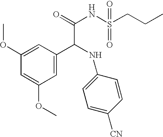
C1=C(OC)C=C(OC)C=C1C(NC1=CC=C([CN])C=C1)C(NS(CCC)(=O)=O)=O
